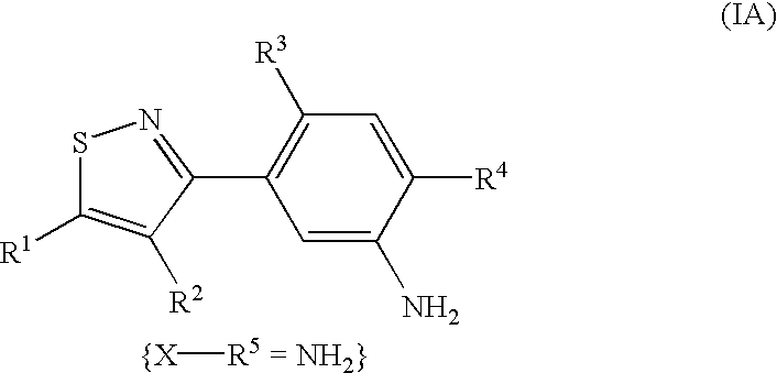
S1C([R1])=C([R2])C(C2=C([R3])C=C([R4])C(N)=C2)=N1.[{X][R5].[= NH2}]
